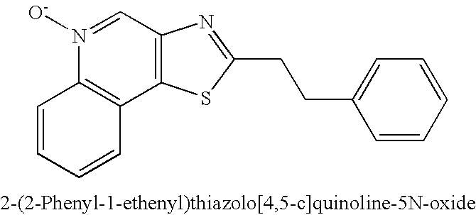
N1([O-])=CC2=C(C3=C1C=CC=C3)SC(CCC1=CC=CC=C1)=N2
